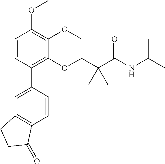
C1=CC(C2=CC3=C(C=C2)C(=O)CC3)=C(OCC(C(NC(C)C)=O)(C)C)C(OC)=C1OC
